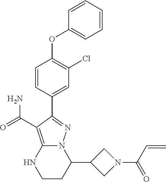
C1=CC=C(OC2=C(Cl)C=C(C3=NN4C(=C3C(=O)N)NCCC4C3CN(C(C=C)=O)C3)C=C2)C=C1
